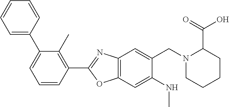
C1(C2=CC=CC=C2)=CC=CC(C2=NC3=C(O2)C=C(NC)C(CN2CCCCC2C(=O)O)=C3)=C1C
